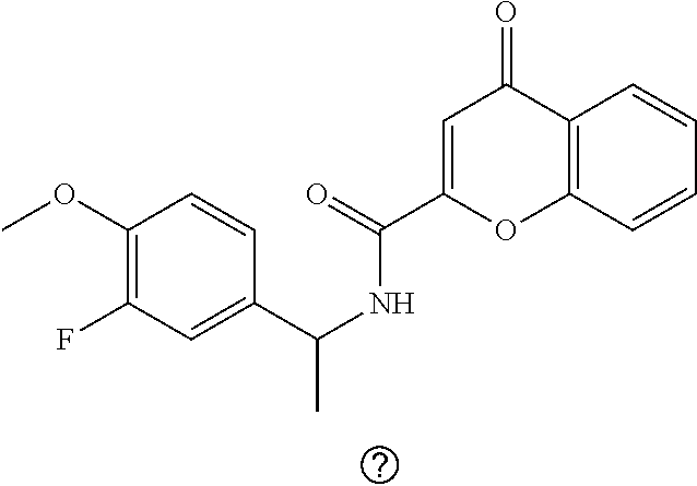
C1(OC)=C(F)C=C(C(NC(C2=CC(=O)C3=C(O2)C=CC=C3)=O)C)C=C1
